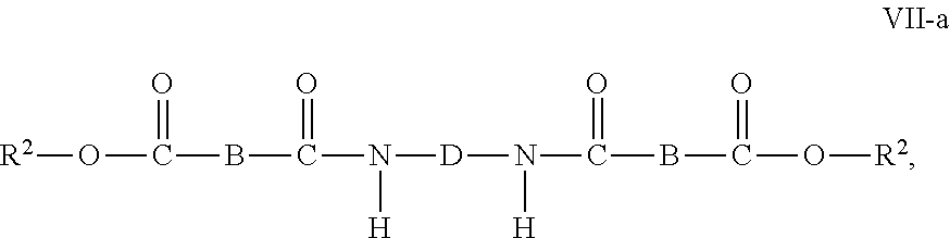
[R2]OC(=O)BC(=O)N([H])[D]N([H])C(=O)BC(=O)O[R2]
